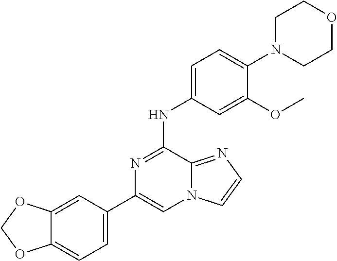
C1(C2=CC=C3C(=C2)OCO3)=CN2C(=NC=C2)C(NC2=CC=C(N3CCOCC3)C(OC)=C2)=N1
